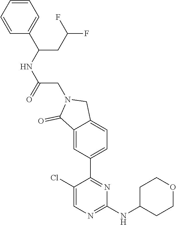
C1=CC=CC(C(CC(F)F)NC(CN2C(=O)C3=CC(C4=NC(NC5CCOCC5)=NC=C4Cl)=CC=C3C2)=O)=C1
